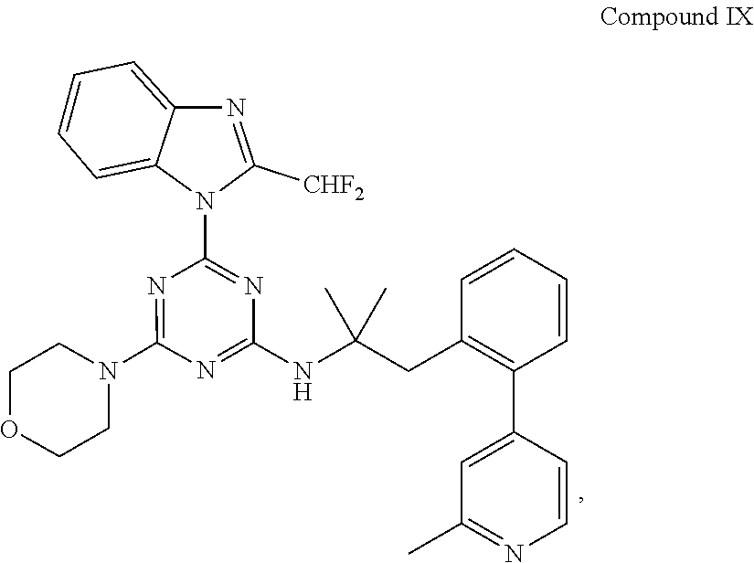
N1(C2=NC(N3C([CHF2])=NC4=CC=CC=C34)=NC(NC(CC3=C(C4=CC(C)=NC=C4)C=CC=C3)(C)C)=N2)CCOCC1
